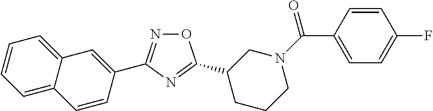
O1N=C(C2=CC3=CC=CC=C3C=C2)N=C1C1CCCN(C(=O)C2=CC=C(F)C=C2)C1
